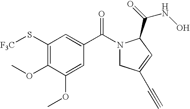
C1(S[F3C])=C(OC)C(OC)=CC(C(N2CC(C#C)=CC2C(=O)NO)=O)=C1
